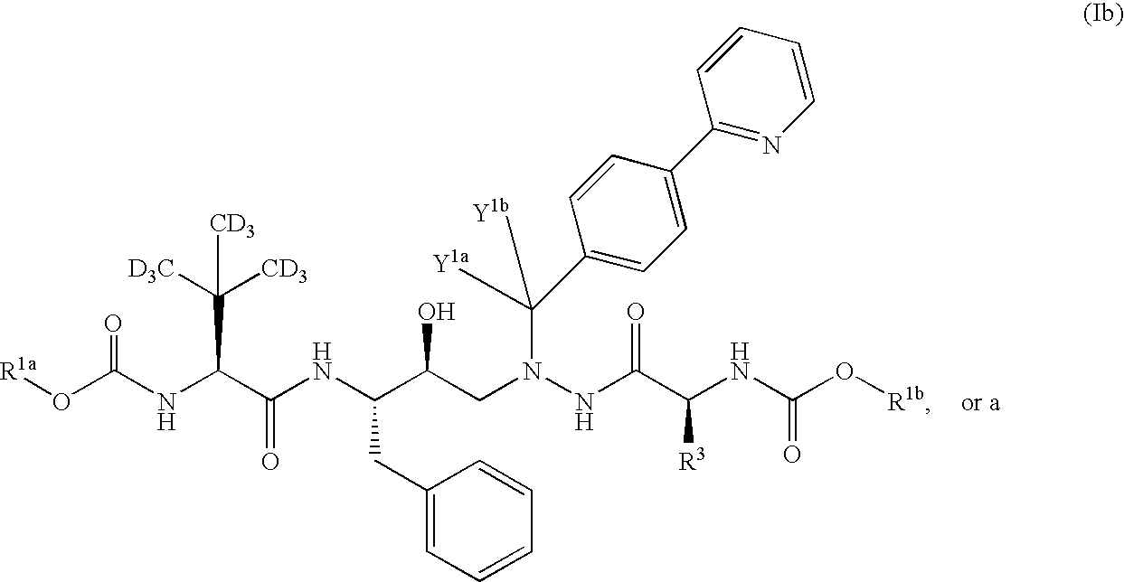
[R1a]OC(NC(C(NC(C(CN(NC(C(NC(O[R1b])=O)[R3])=O)C([Y1a])([Y1b])C1=CC=C(C2=NC=CC=C2)C=C1)O)CC1=CC=CC=C1)=O)C([D3C])([CD3])[CD3])=O
